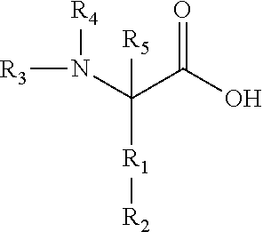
[R3]N(C(C(O)=O)([R1][R2])[R5])[R4]
